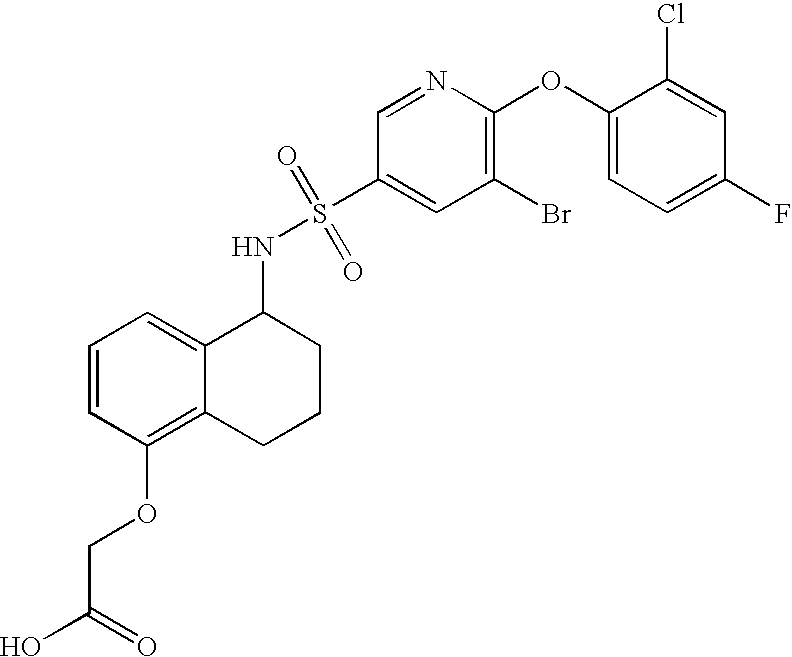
C1=CC(OCC(O)=O)=C2C(=C1)C(NS(C1=CC(Br)=C(OC3=CC=C(F)C=C3Cl)N=C1)(=O)=O)CCC2
